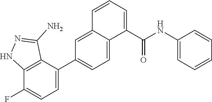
C1(C2=CC=C(F)C3=C2C(N)=NN3)=CC=C2C(=C1)C=CC=C2C(NC1=CC=CC=C1)=O
